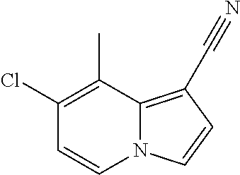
N12C(=C(C#N)C=C1)C(C)=C(Cl)C=C2
